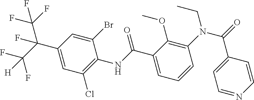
C(C1=CC(Cl)=C(NC(C2=CC=CC(N(C(=O)C3=CC=NC=C3)CC)=C2OC)=O)C(Br)=C1)(C(F)(F)[H])(C(F)(F)F)F
